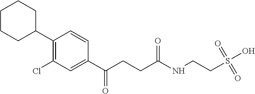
C1(Cl)=C(C2CCCCC2)C=CC(C(CCC(=O)NCCS(O)(=O)=O)=O)=C1
